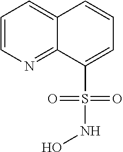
C1=CN=C2C(=C1)C=CC=C2S(NO)(=O)=O
